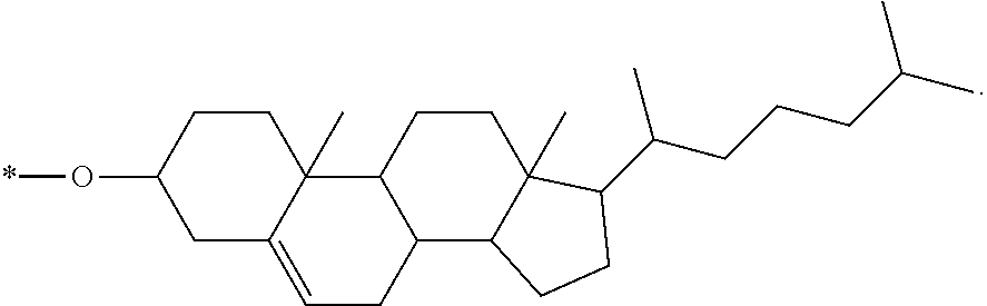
C1C(O*)CC2=CCC3C(C2(C)C1)CCC1(C)C3CCC1C(CCCC(C)C)C
